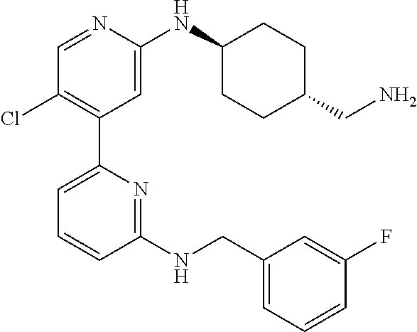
C1=NC(NC2CCC(CN)CC2)=CC(C2=CC=CC(NCC3=CC=CC(F)=C3)=N2)=C1Cl
